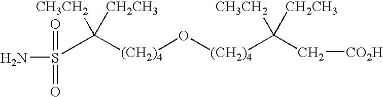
[(CH2)4](O[(CH2)4]C([CH3CH2])([CH2CH3])C[CO2H])C([CH3CH2])([CH2CH3])S(N)(=O)=O
